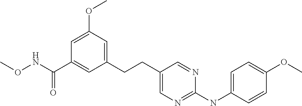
C1=C(OC)C=C(CCC2=CN=C(NC3=CC=C(OC)C=C3)N=C2)C=C1C(NOC)=O
